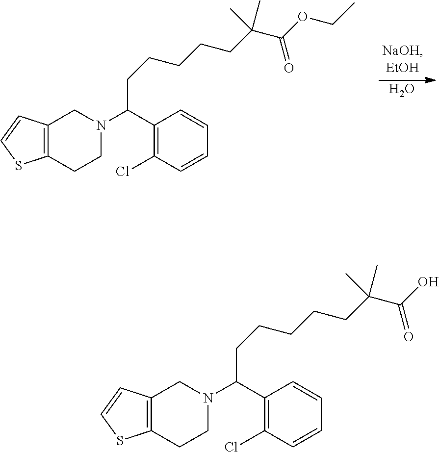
O.C12=C(CCN(C(CCCCCC(C(=O)OCC)(C)C)C3=C(Cl)C=CC=C3)C1)SC=C2.C12=C(CCN(C(CCCCCC(C(=O)O)(C)C)C3=C(Cl)C=CC=C3)C1)SC=C2
